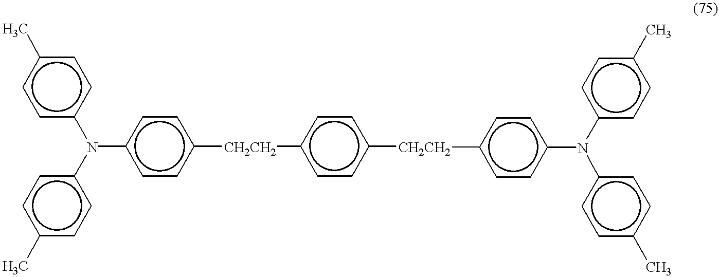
c1c(N(c2ccc(C)cc2)c2ccc([CH2CH2]c3ccc([CH2CH2]c4ccc(N(c5ccc(C)cc5)c5ccc(C)cc5)cc4)cc3)cc2)ccc(C)c1
